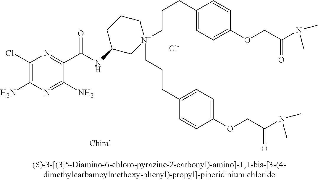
[Cl-].C1(Cl)=C(N)N=C(N)C(C(=O)NC2C[N+](CCCC3=CC=C(OCC(N(C)C)=O)C=C3)(CCCC3=CC=C(OCC(N(C)C)=O)C=C3)CCC2)=N1
